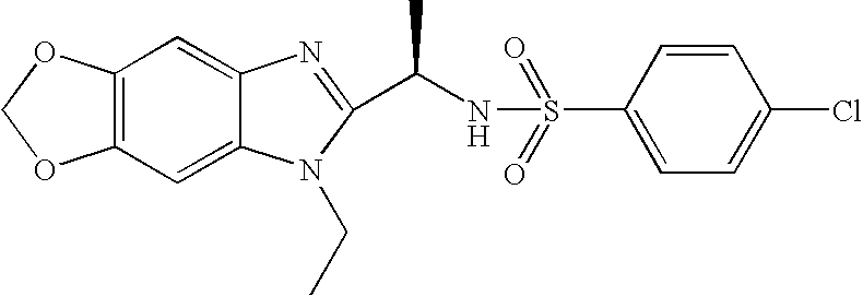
C12=C(C=C3C(=C1)N=C(C(NS(=O)(=O)C1=CC=C(Cl)C=C1)C)N3CC)OCO2
